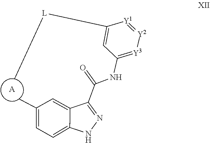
[A].N1C2=CC=C(C)C=C2C(C(NC2=[Y3][Y2]=[Y1]C([L]C)=C2)=O)=N1
